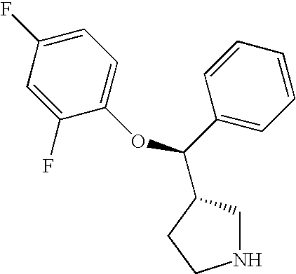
C1=C(F)C=C(F)C(OC(C2=CC=CC=C2)C2CNCC2)=C1
